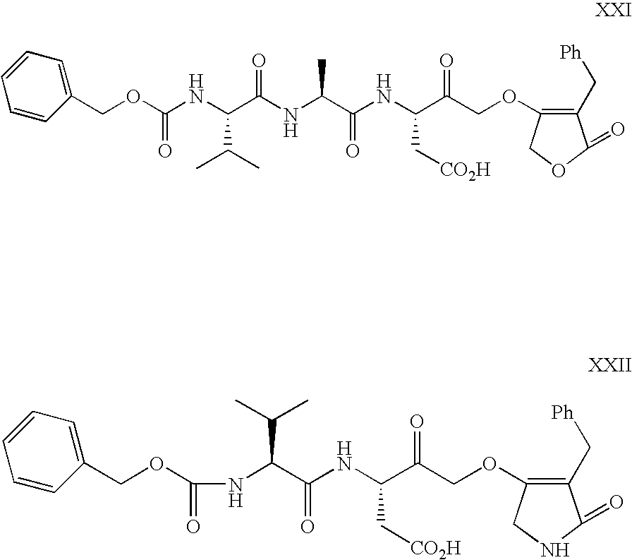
C1(COC(NC(C(NC(C(NC(C(COC2=C(C[Ph])C(=O)OC2)=O)C[CO2H])=O)C)=O)C(C)C)=O)=CC=CC=C1.C1(COC(=O)NC(C(NC(C(COC2=C(C[Ph])C(=O)NC2)=O)C[CO2H])=O)C(C)C)=CC=CC=C1
